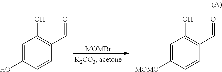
[MOMBr].C1=C(O)C=CC(C=O)=C1O.C1=C([MOMO])C=CC(C=O)=C1O
